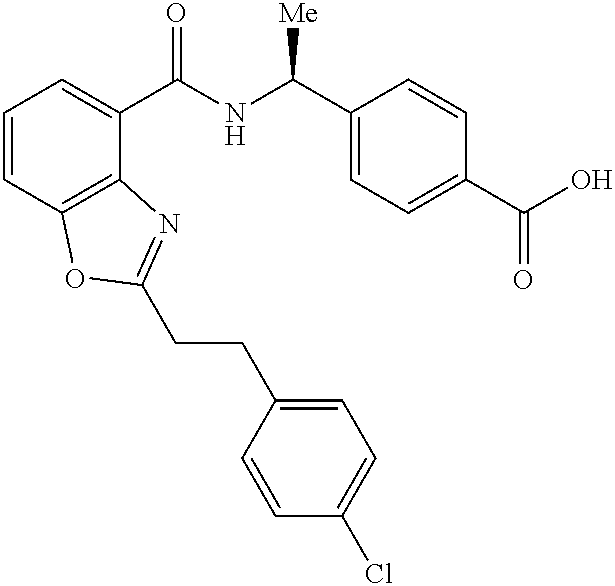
C1=CC2=C(C(C(NC(C3=CC=C(C(O)=O)C=C3)[Me])=O)=C1)N=C(CCC1=CC=C(Cl)C=C1)O2
